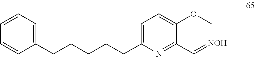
C1=CC(CCCCCC2=CC=C(OC)C(C=[NOH])=N2)=CC=C1
